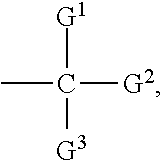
CC([G2])([G1])[G3]
